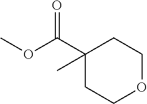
C1(C(OC)=O)(C)CCOCC1
